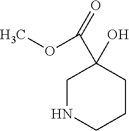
C1NCCCC1(O)C(OC)=O
